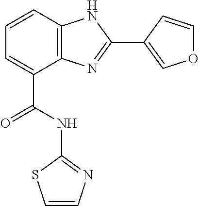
C1=CC2=C(C(C(NC3=NC=CS3)=O)=C1)N=C(C1=COC=C1)N2
